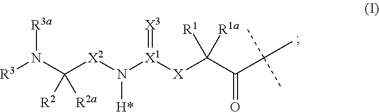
[R3a]N(C([X2]N([H*])[X1]([X]C(C(=O)C(C)(C)C)([R1])[R1a])=[X3])([R2])[R2a])[R3]
